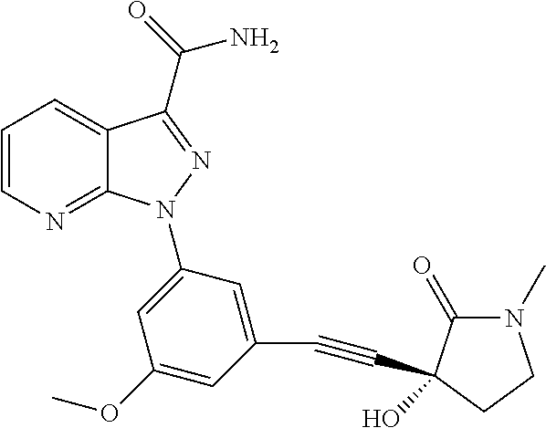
C12=NC=CC=C1C(C(=O)N)=NN2C1=CC(OC)=CC(C#CC2(O)C(=O)N(C)CC2)=C1
